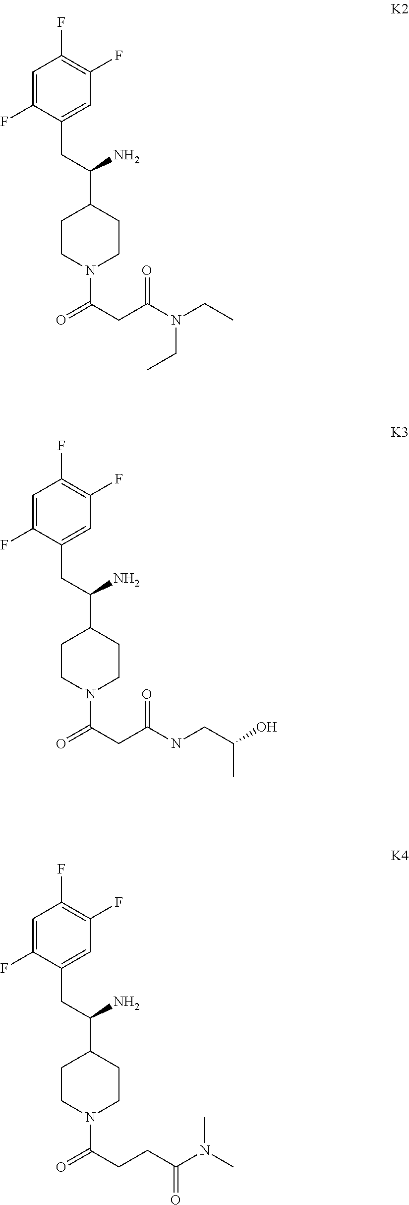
C1=C(F)C(CC(C2CCN(C(=O)CC(N(CC)CC)=O)CC2)N)=CC(F)=C1F.C1=C(F)C(CC(C2CCN(C(=O)CC(NCC(C)O)=O)CC2)N)=CC(F)=C1F.C1=C(F)C(CC(C2CCN(C(=O)CCC(N(C)C)=O)CC2)N)=CC(F)=C1F
